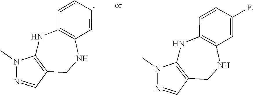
C1=CC2=C(C=C1)NCC1=C(N2)N(C)N=C1.C1=CC2=C(C=C1F)NCC1=C(N2)N(C)N=C1
